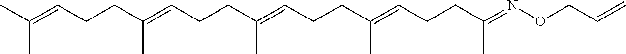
CC(=CCCC(=CCCC(=CCCC(=CCCC(=NOCC=C)C)C)C)C)C
